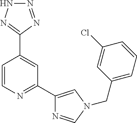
C1=CN=C(C2=CN(CC3=CC=CC(Cl)=C3)C=N2)C=C1C1=NNN=N1
